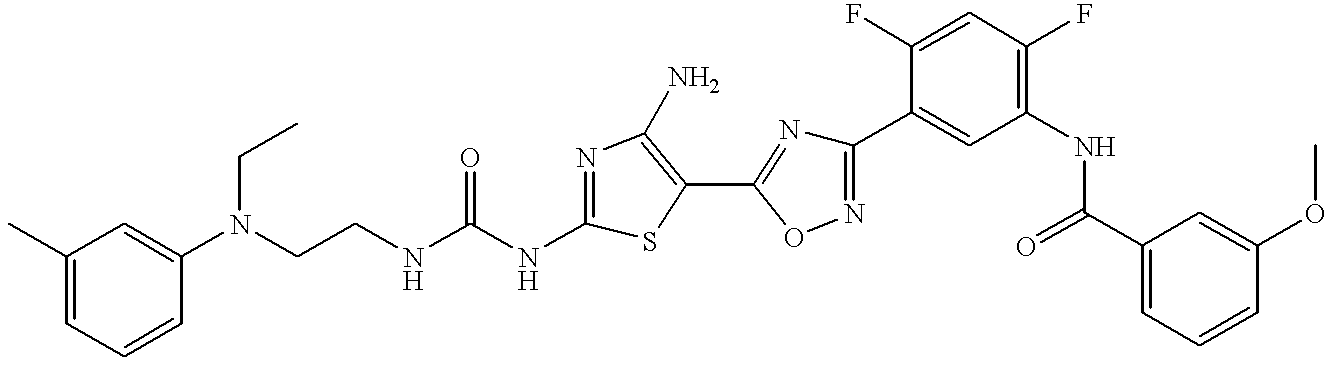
C(CNC(NC1=NC(N)=C(C2=NC(C3=CC(NC(C4=CC=CC(OC)=C4)=O)=C(F)C=C3F)=NO2)S1)=O)N(C1=CC(C)=CC=C1)CC
